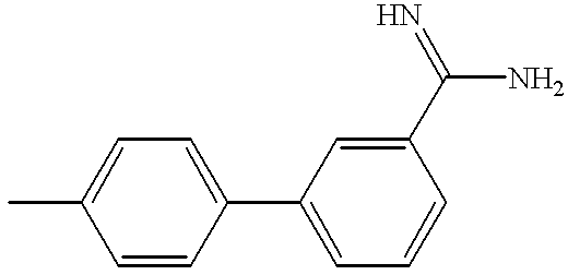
C1=CC(C2=CC=CC(C(N)=N)=C2)=CC=C1C
